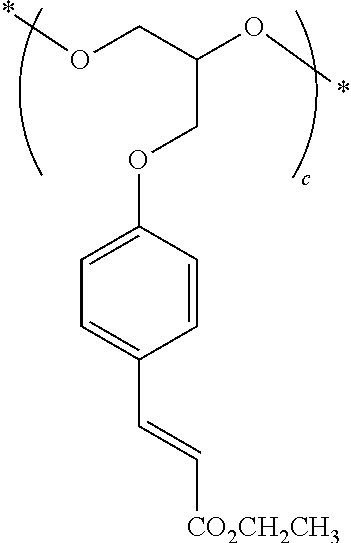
O(CC(O*)COC1=CC=C(C=C[CO2CH2CH3])C=C1)*
